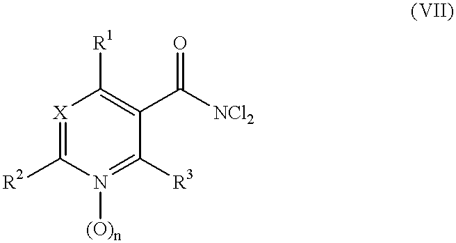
[X]1=C([R2])N([(O)n])=C([R3])C(C([NCl2])=O)=C1[R1]
